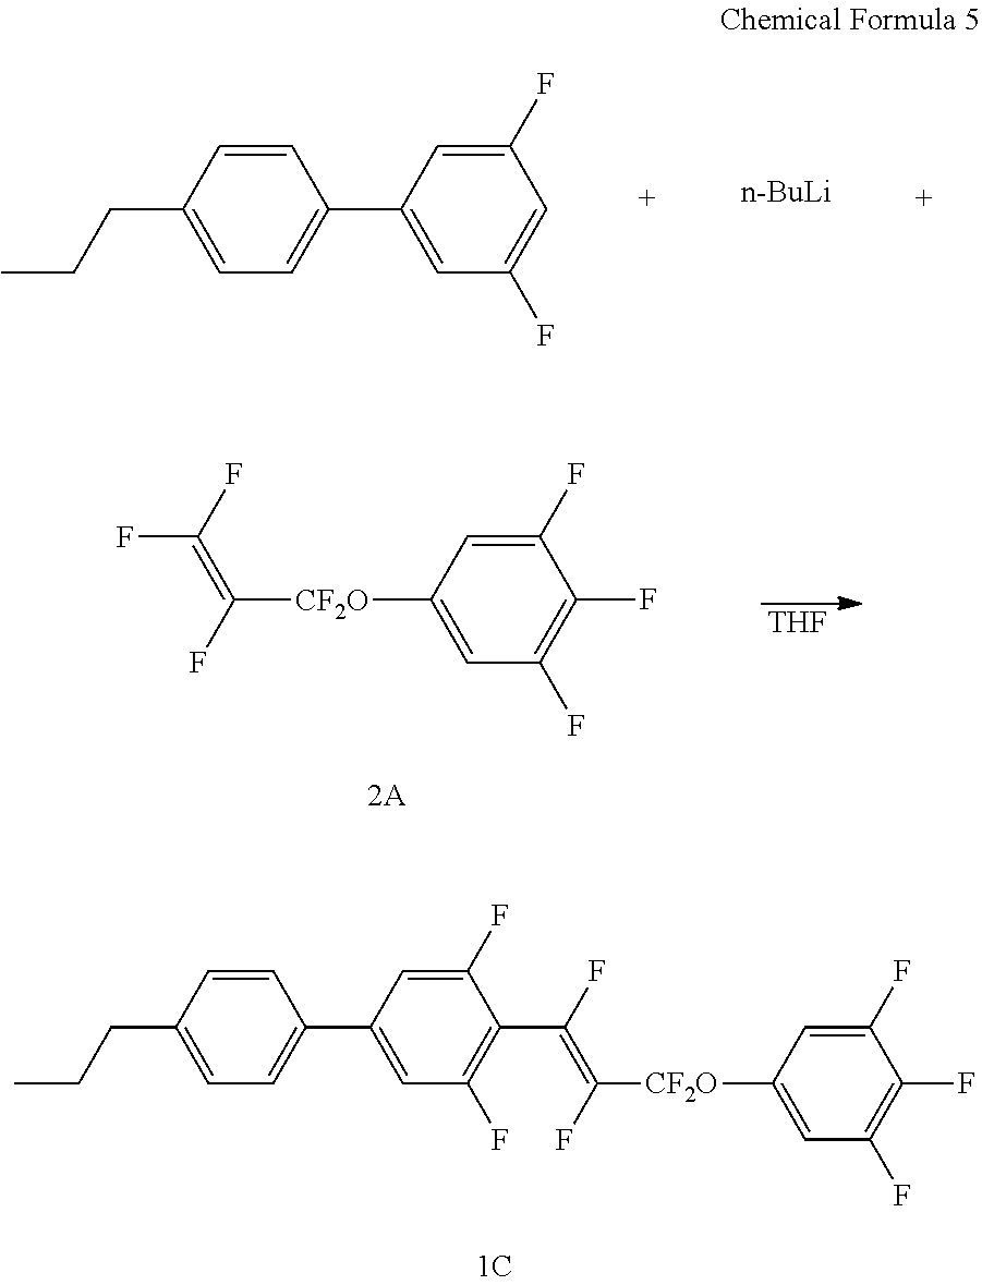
C1([CF2O]C(F)=C(C2=C(F)C=C(C3=CC=C(CCC)C=C3)C=C2F)F)=CC(F)=C(F)C(F)=C1.C1([CF2O]C(F)=C(F)F)=CC(F)=C(F)C(F)=C1.[THF].C1(CCC)=CC=C(C2=CC(F)=CC(F)=C2)C=C1.[n-BuLi]
